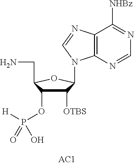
C1([OTBS])C(OP([H])(O)=O)C(CN)OC1N1C2=C(C([NHBz])=NC=N2)N=C1
